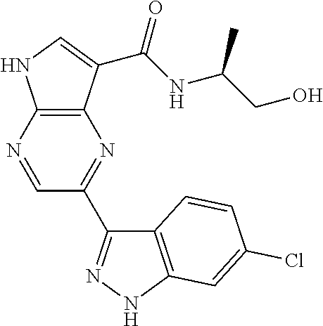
C12=C(N=CC(C3=NNC4=C3C=CC(Cl)=C4)=N1)NC=C2C(NC(CO)C)=O
